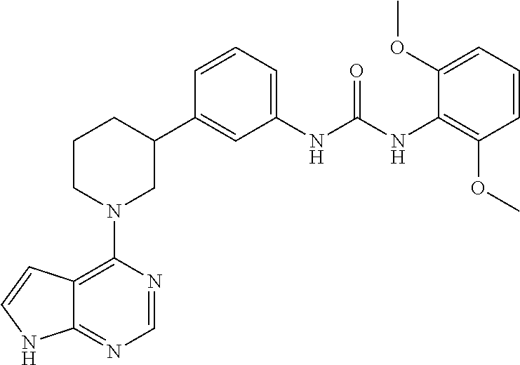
C12=C(N3CC(C4=CC(NC(NC5=C(OC)C=CC=C5OC)=O)=CC=C4)CCC3)N=CN=C1NC=C2
